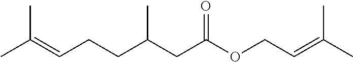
CC(=CCCC(CC(OCC=C(C)C)=O)C)C
